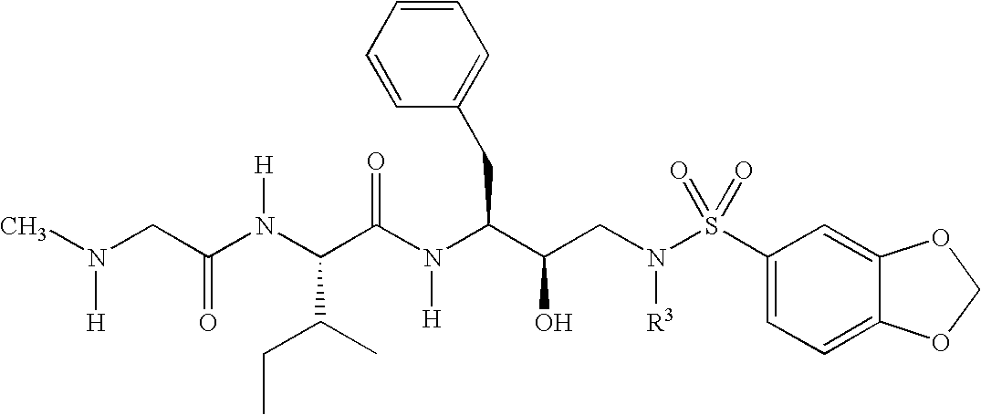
C(N(C(C(N(C(C(CN(S(C1=CC=C2C(=C1)OCO2)(=O)=O)[R3])O)CC1=CC=CC=C1)[H])=O)C(CC)C)[H])(CN(C)[H])=O
